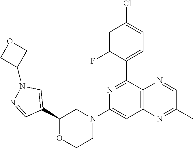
C1(C2=CN(C3COC3)N=C2)OCCN(C2=CC3=C(C(C4=CC=C(Cl)C=C4F)=N2)N=CC(C)=N3)C1
